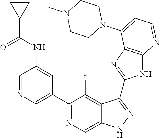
C1=NC=C(C2=NC=C3C(=C2F)C(C2=NC4=C(N2)N=CC=C4N2CCN(C)CC2)=NN3)C=C1NC(C1CC1)=O
